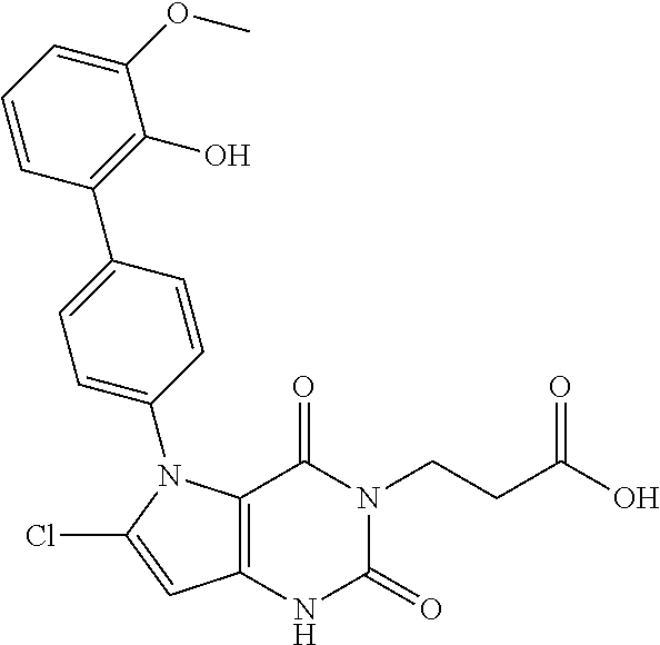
C12=C(C=C(Cl)N1C1=CC=C(C3=C(O)C(OC)=CC=C3)C=C1)NC(=O)N(CCC(O)=O)C2=O
